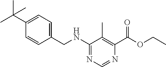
C1=CC(CNC2=NC=NC(C(OCC)=O)=C2C)=CC=C1C(C)(C)C
